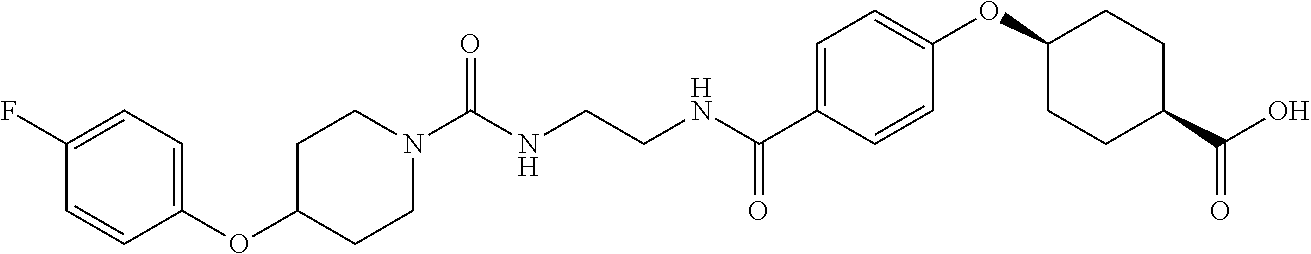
C(NCCNC(C1=CC=C(OC2CCC(C(O)=O)CC2)C=C1)=O)(=O)N1CCC(OC2=CC=C(F)C=C2)CC1
